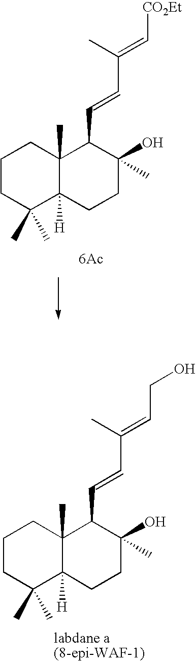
C1CC(C)(C)C2([H])C(C)(C1)C(C=CC(=C[CO2Et])C)C(C)(O)CC2.[6Ac].C1CC(C)(C)C2([H])C(C)(C1)C(C=CC(=CCO)C)C(C)(O)CC2.[labdane a(8-epi-WAF-1)]
